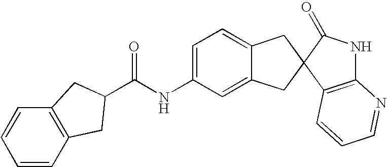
C1=C(NC(=O)C2CC3=C(C=CC=C3)C2)C=C2C(=C1)CC1(C2)C2=C(NC1=O)N=CC=C2
